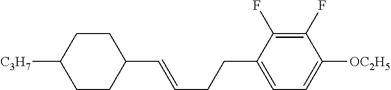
C1CC([C3H7])CCC1C=CCCC1=CC=C([OC2H5])C(F)=C1F
